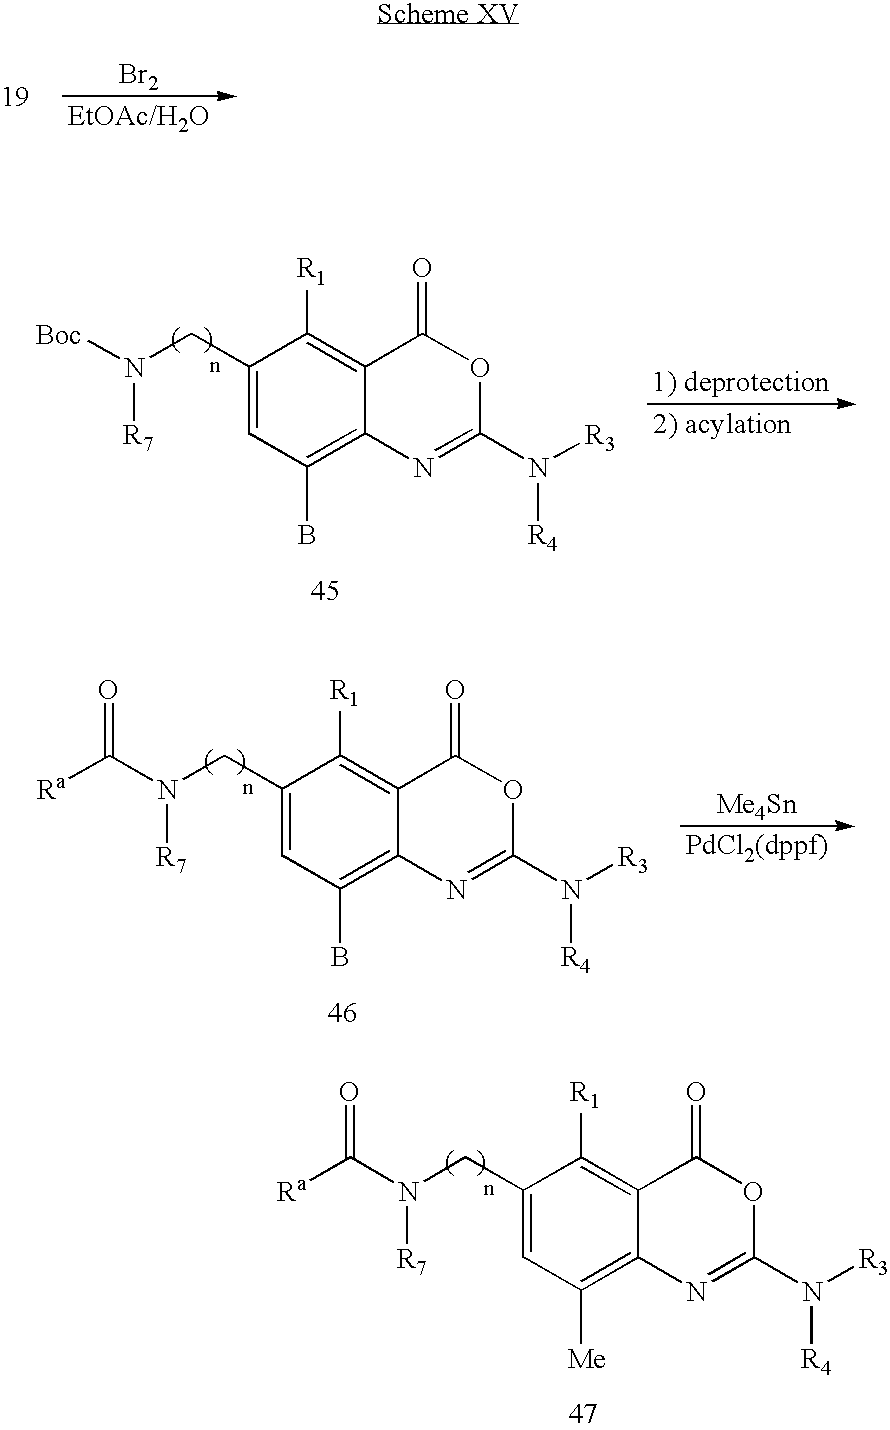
[Br2].N([R7])(CC1=CC(B)=C2C(=C1[R1])C(=O)OC(N([R3])[R4])=N2)[Boc].N([R7])(CC1=CC([Me])=C2C(=C1[R1])C(=O)OC(N([R3])[R4])=N2)C([Ra])=O.N([R7])(CC1=CC(B)=C2C(=C1[R1])C(=O)OC(N([R3])[R4])=N2)C([Ra])=O.[Me4Sn]
